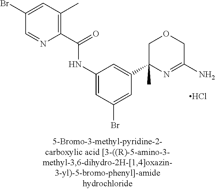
C1(C(=O)NC2=CC(Br)=CC(C3(C)N=C(N)COC3)=C2)=C(C)C=C(Br)C=N1.Cl
